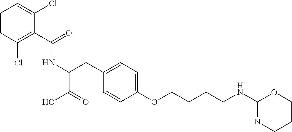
C(C1=C(Cl)C=CC=C1Cl)(=O)NC(CC1=CC=C(OCCCCNC2=NCCCO2)C=C1)C(O)=O
